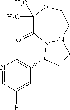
N1=CC(F)=CC(C2CCN3N2C(=O)C(C)(C)OCC3)=C1
